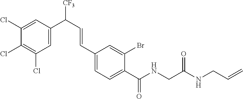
C1(Cl)=CC(C(C=CC2=CC=C(C(NCC(=O)NCC=C)=O)C(Br)=C2)[CF3])=CC(Cl)=C1Cl
